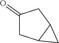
C1(=O)CC2C(C1)C2
